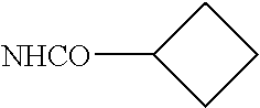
C1([NHCO])CCC1
